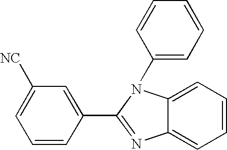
C1=CC(C2=NC3=CC=CC=C3N2C2=CC=CC=C2)=CC([NC])=C1
